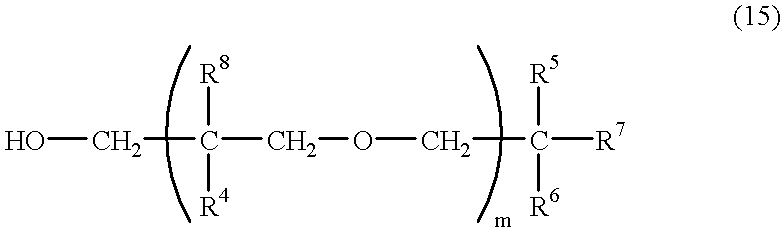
OCC(COCC([R7])([R6])[R5])([R8])[R4]
